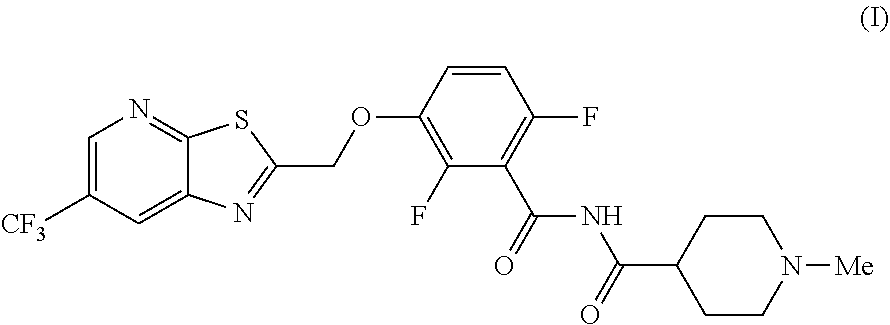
C1=C([CF3])C=C2C(=N1)SC(COC1=C(F)C(C(NC(C3CCN([Me])CC3)=O)=O)=C(F)C=C1)=N2
